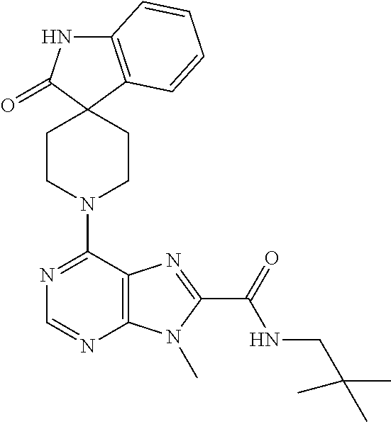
C12=C(C=CC=C1)C1(C(=O)N2)CCN(C2=NC=NC3=C2N=C(C(=O)NCC(C)(C)C)N3C)CC1
